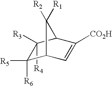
C1([R3])([R4])C([R5])([R6])C2C=C([CO2H])C1C2([R2])[R1]
